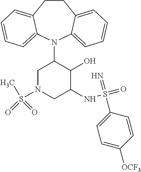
C12=CC=CC=C1N(C1CN(S(=O)(=O)C)CC(NS(=O)(=N)C3=CC=C([OCF3])C=C3)C1O)C1=CC=CC=C1CC2
